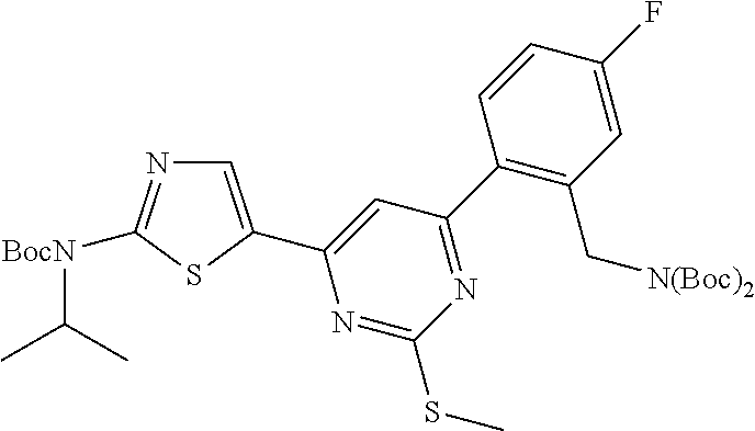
C1(C2=NC(SC)=NC(C3=CN=C([BocN]C(C)C)S3)=C2)=C(C[N(Boc)2])C=C(F)C=C1
